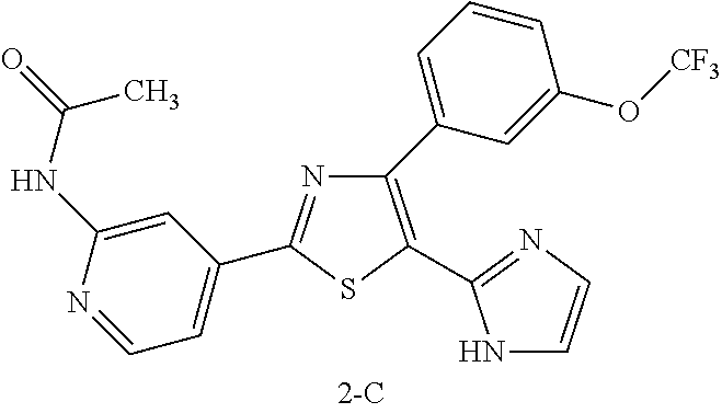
N1=C(C2=CC=NC(NC(=O)C)=C2)SC(C2=NC=CN2)=C1C1=CC=CC(O[CF3])=C1
